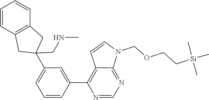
C1=CC(C2=C3C(=NC=N2)N(COCC[Si](C)(C)C)C=C3)=CC(C2(CNC)CC3=C(C2)C=CC=C3)=C1
